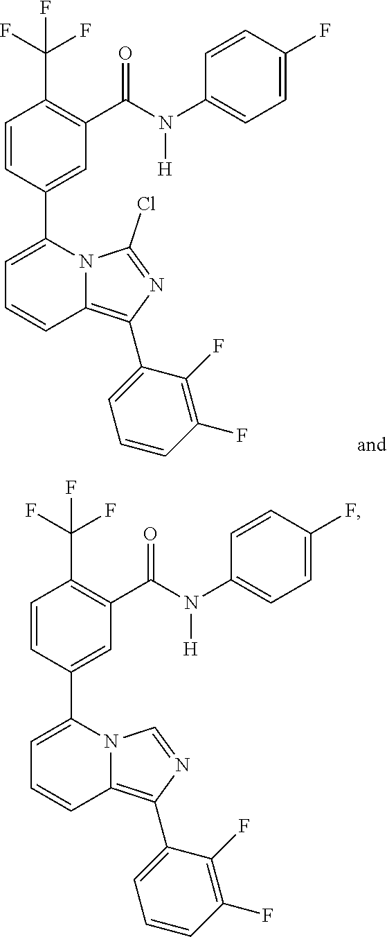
C1=CC(C2=CC=CC3=C(C4=CC=CC(F)=C4F)N=C(Cl)N23)=CC(C(N(C2=CC=C(F)C=C2)[H])=O)=C1C(F)(F)F.C1=CC(C2=CC=CC3=C(C4=CC=CC(F)=C4F)N=CN23)=CC(C(N(C2=CC=C(F)C=C2)[H])=O)=C1C(F)(F)F
